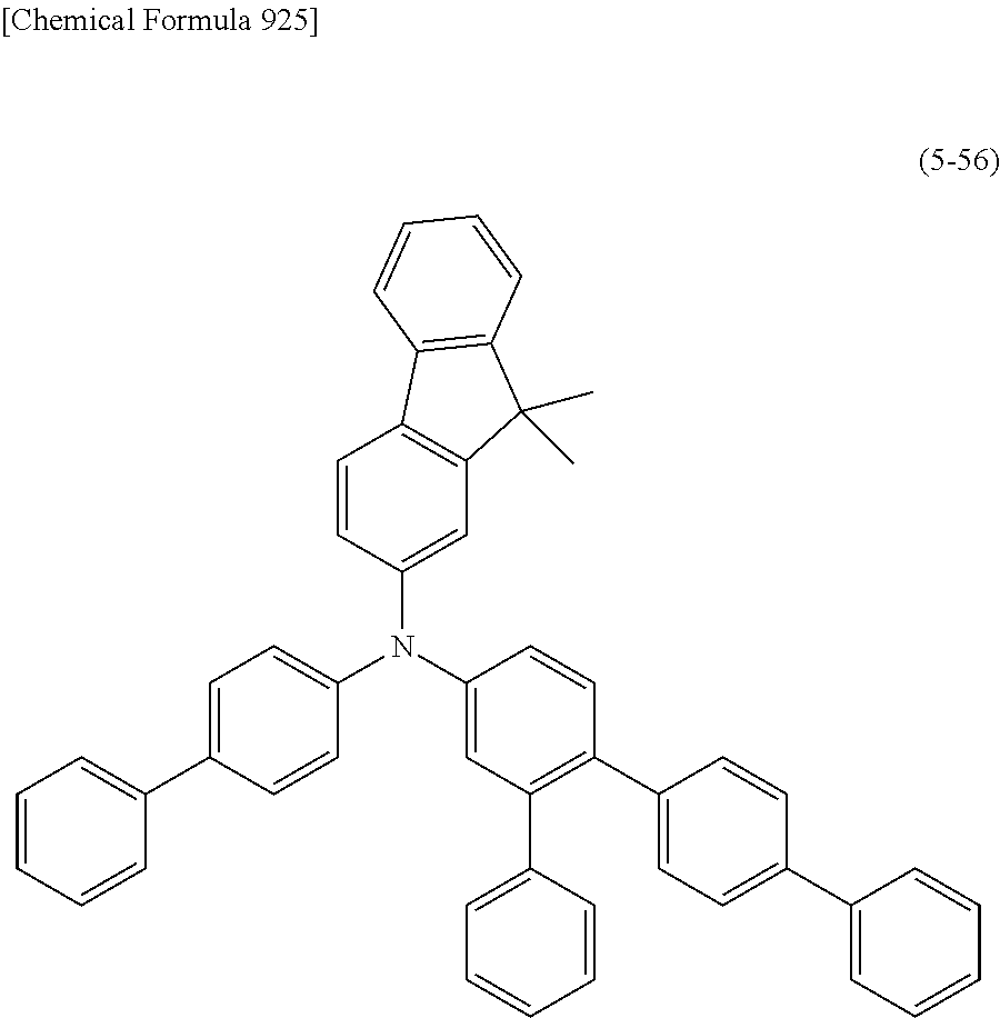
C12=C(C=C(N(C3=CC(C4=CC=CC=C4)=C(C4=CC=C(C5=CC=CC=C5)C=C4)C=C3)C3=CC=C(C4=CC=CC=C4)C=C3)C=C1)C(C)(C)C1=C2C=CC=C1
